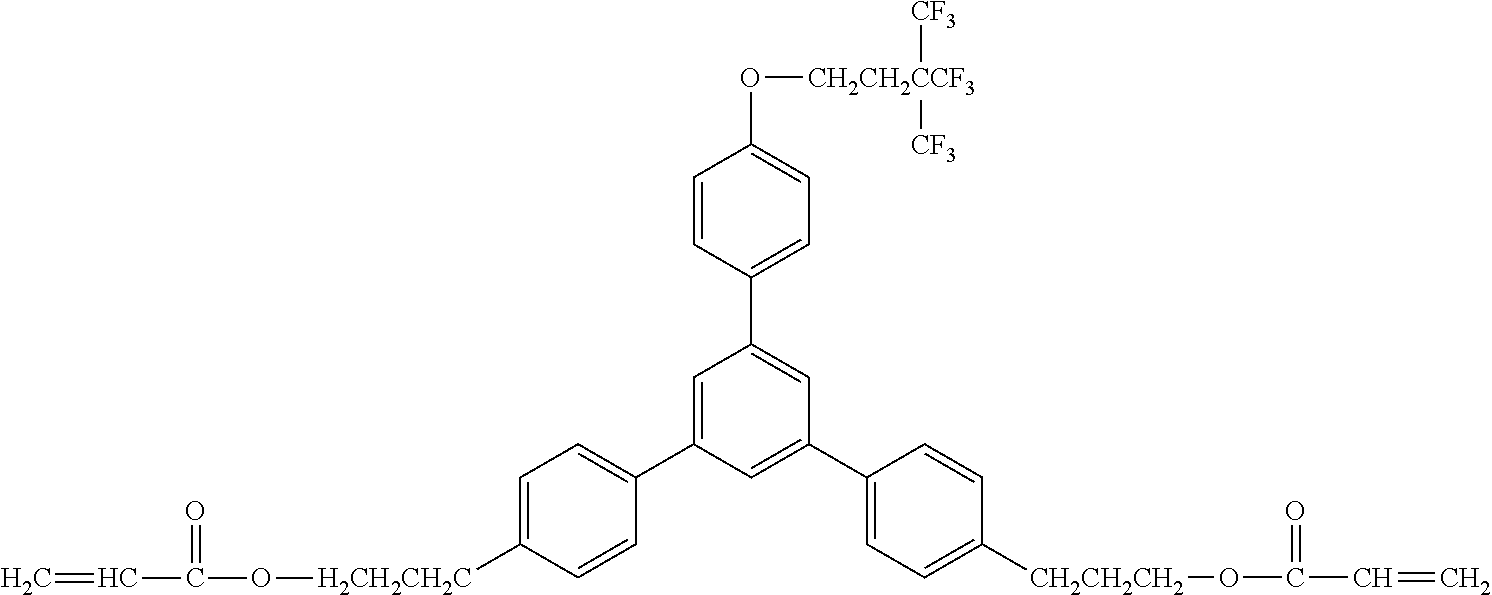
C1=CC(C2=CC(C3=CC=C([CH2CH2CH2]OC(C=C)=O)C=C3)=CC(C3=CC=C([H2CH2CH2C]OC(C=C)=O)C=C3)=C2)=CC=C1O[CH2CH2CCF3]([CF3])[CF3]
